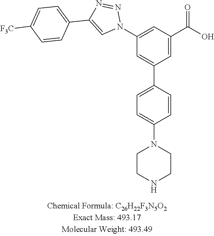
C1(N2N=NC(C3=CC=C([F3C])C=C3)=C2)=CC(C(=O)O)=CC(C2=CC=C(N3CCNCC3)C=C2)=C1
